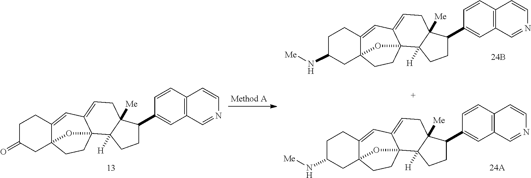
C1C(=O)CC23C(=CC4=CCC5([Me])C([H])(C4(CC2)O3)CCC5C2=CC3=C(C=C2)C=CN=C3)C1.C1C(N[Me])CC23C(=CC4=CCC5([Me])C([H])(C4(CC2)O3)CCC5C2=CC3=C(C=C2)C=CN=C3)C1.C1C(N[Me])CC23C(=CC4=CCC5([Me])C([H])(C4(CC2)O3)CCC5C2=CC3=C(C=C2)C=CN=C3)C1
